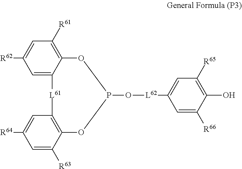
[R62]C1=CC([R61])=C2C(=C1)[L61]C1=C(C([R63])=CC([R64])=C1)OP(O[L62]C1=CC([R65])=C(O)C([R66])=C1)O2
